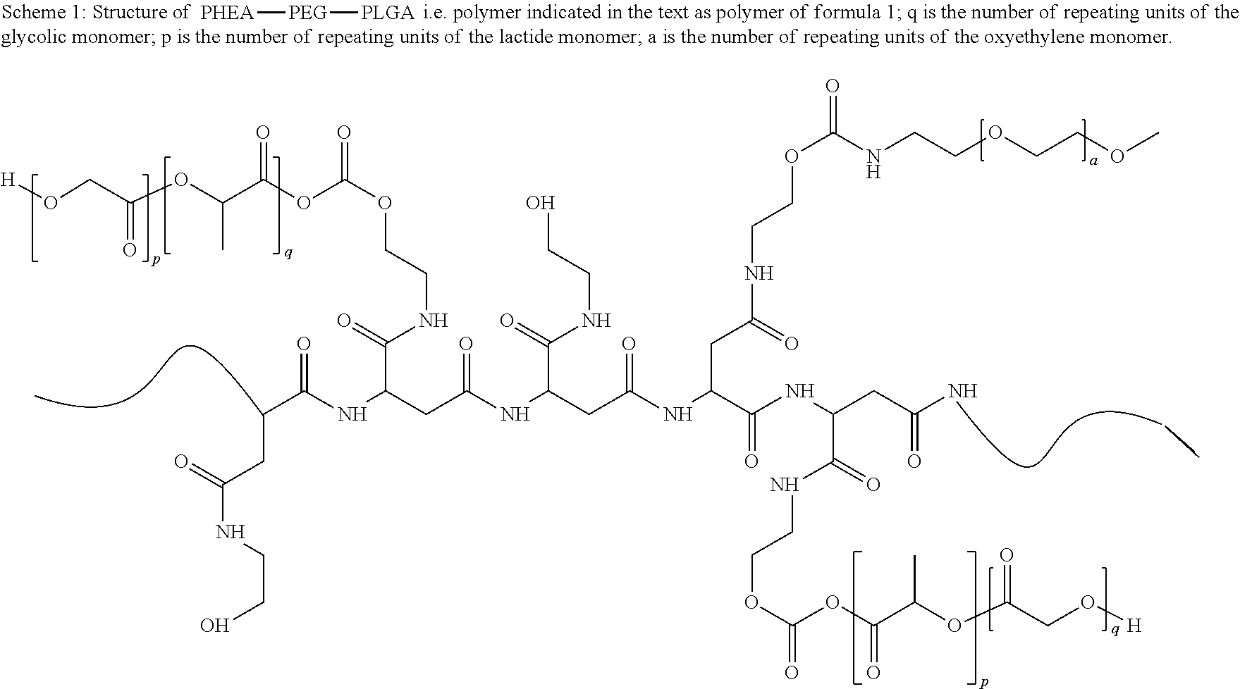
[H]OCC(OC(C(OC(OCCNC(C(CC(=O)NC(CC(NC(C(NC(CC(N)=O)C(NCCOC(=O)OC(C(OC(CO[H])=O)C)=O)=O)=O)CC(NCCOC(=O)NCCOCCOC)=O)=O)C(=O)NCCO)NC(CCC(NCCO)=O)=O)=O)=O)=O)C)=O.[PHEA][PEG][PLGA]
